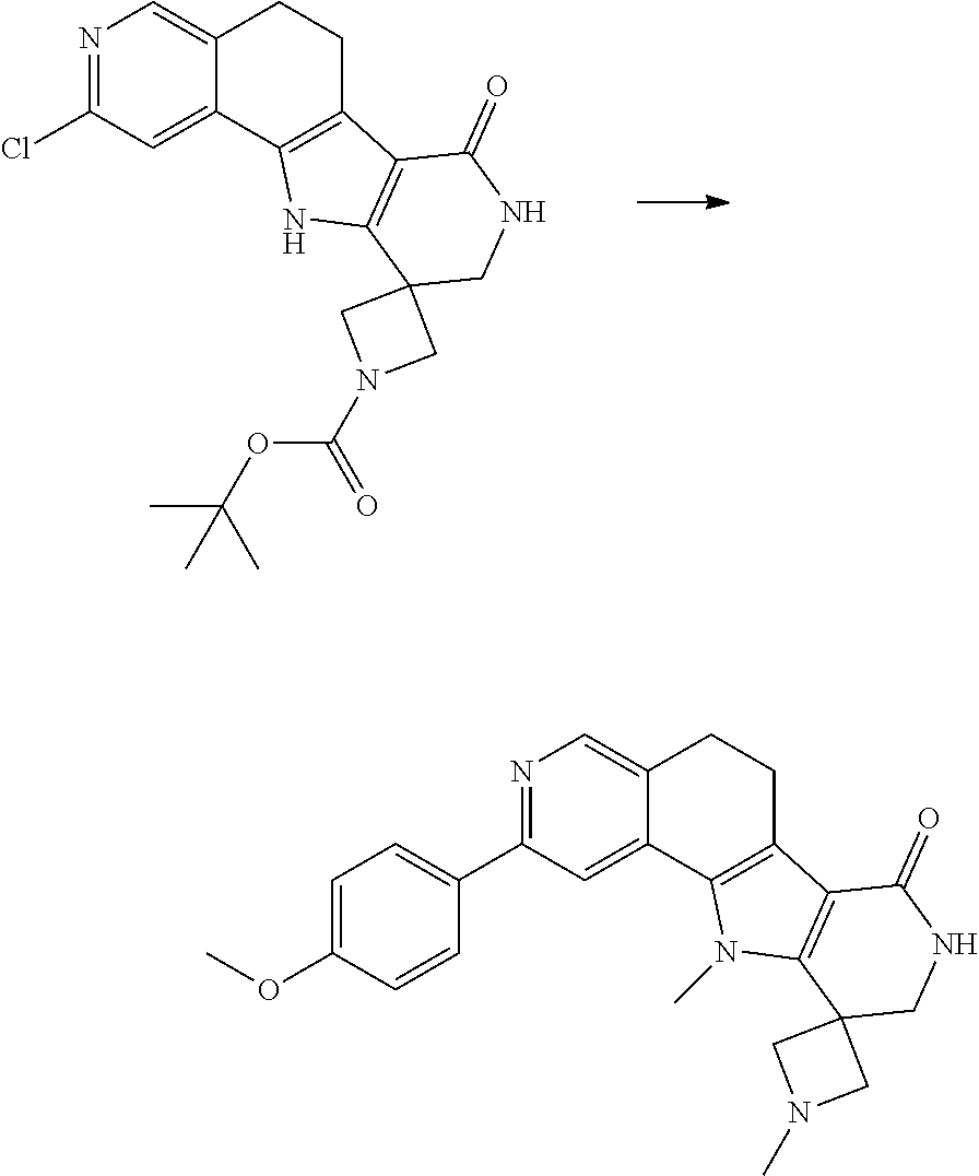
N1=C(Cl)C=C2C(=C1)CCC1=C2NC2=C1C(=O)NCC21CN(C(OC(C)(C)C)=O)C1.N1=C(C2=CC=C(OC)C=C2)C=C2C(=C1)CCC1=C2N(C)C2=C1C(=O)NCC21CN(C)C1
